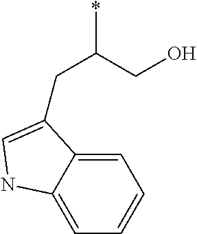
C1=C2C(=CC=C1)NC=C2CC(*)CO
